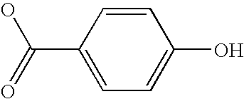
C1=CC(C(O)=O)=CC=C1O
